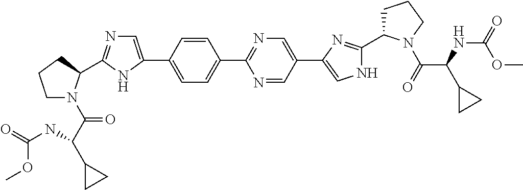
C1=CC(C2=CN=C(C3N(C(C(C4CC4)NC(OC)=O)=O)CCC3)N2)=CC=C1C1=NC=C(C2=CNC(C3CCCN3C(=O)C(NC(=O)OC)C3CC3)=N2)C=N1
